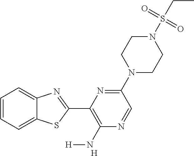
[H].C1=CC=C2C(=C1)N=C(C1=C(N[H])N=CC(N3CCN(S(CC)(=O)=O)CC3)=N1)S2
